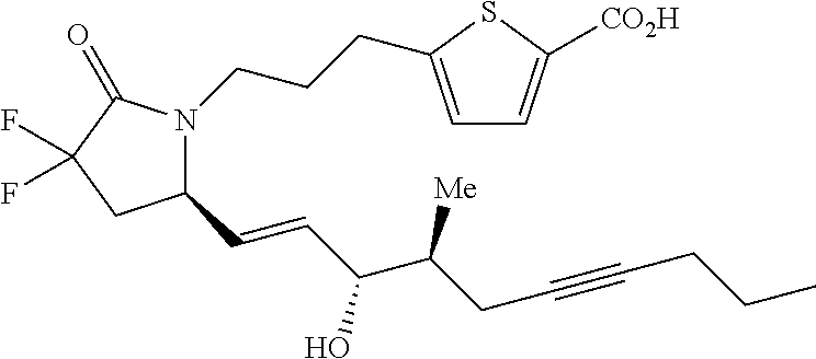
C(CC#CCCC)(C(O)C=CC1N(CCCC2=CC=C([CO2H])S2)C(=O)C(F)(F)C1)[Me]
